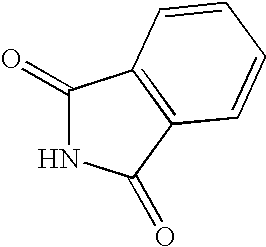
C1(=O)NC(=O)C2=C1C=CC=C2
